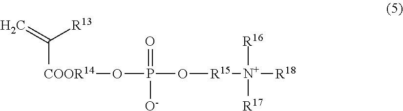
C=C([R13])[COOR14]OP(=O)([O-])O[R15][N+]([R16])([R17])[R18]
